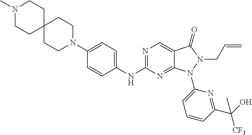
C1(N2CCC3(CC2)CCN(C)CC3)=CC=C(NC2=NC=C3C(=N2)N(C2=CC=CC(C(O)([CF3])C)=N2)N(CC=C)C3=O)C=C1
